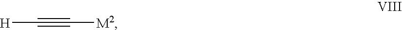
C([H])#C[M2]
